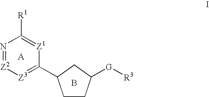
N1=[Z2][Z3]=C(C2CCC([G][R3])C2)[Z1]=C1[R1].B.[A]
